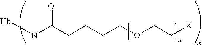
N(C(CCCCOCC[X])=O)[Hb]
